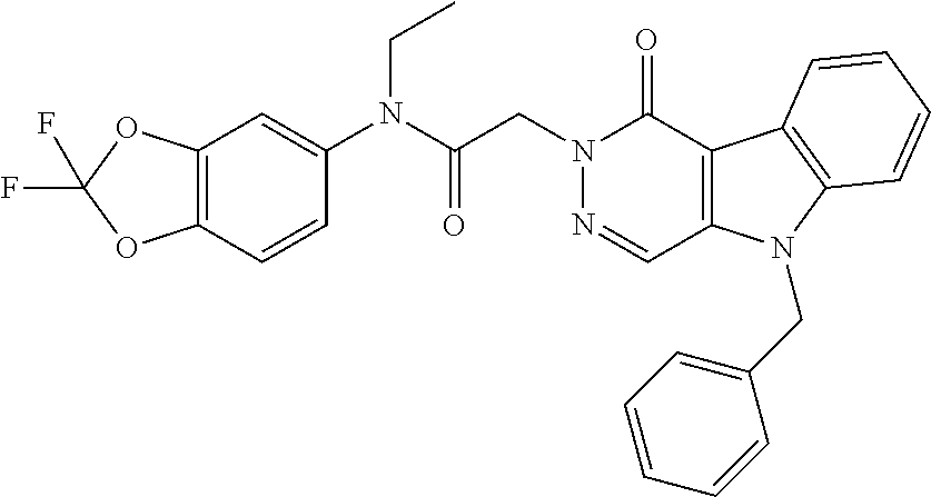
C12=C(C=CC(N(C(CN3N=CC4=C(C3=O)C3=C(N4CC4=CC=CC=C4)C=CC=C3)=O)CC)=C1)OC(F)(F)O2
